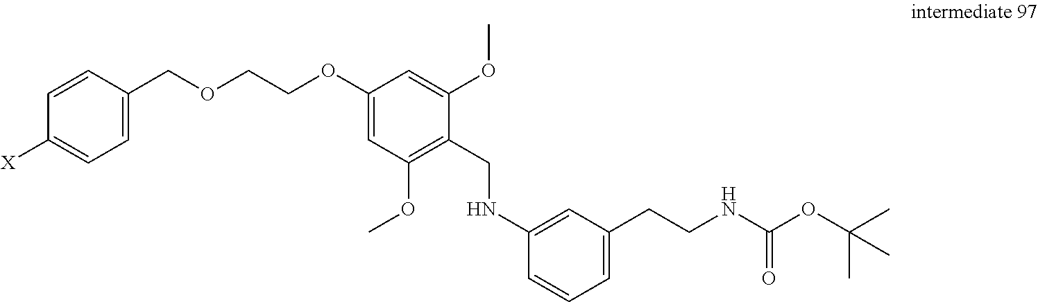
C1=CC(COCCOC2=CC(OC)=C(CNC3=CC(CCNC(OC(C)(C)C)=O)=CC=C3)C(OC)=C2)=CC=C1[X]
